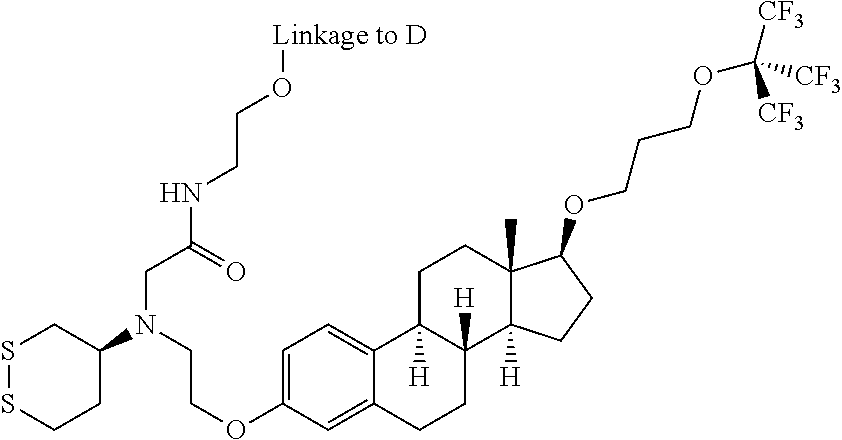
S1SCCC(N(CC(=O)NCCO[Linkage to D])CCOC2=CC=C3C(=C2)CCC2([H])C3([H])CCC3(C)C2([H])CCC3OCCCOC([CF3])([CF3])[CF3])C1
